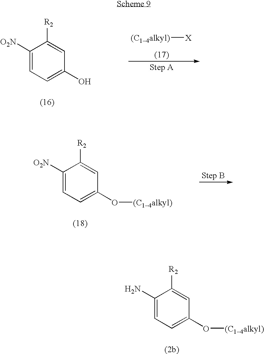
C1(N)=CC=C(O[(C14alkyl)])C=C1[R2].C1([O2N])=CC=C(O)C=C1[R2].[(C14alkyl)][X].C1([O2N])=CC=C(O[(C14alkyl)])C=C1[R2]
